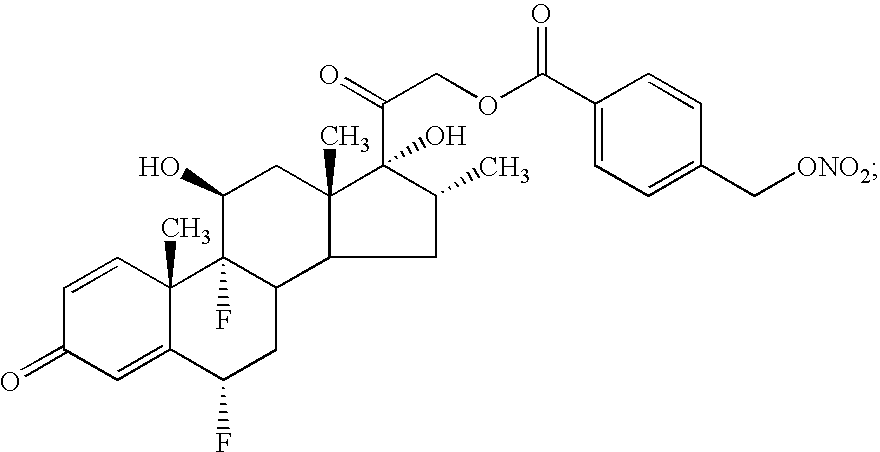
C1=CC2(C)C(=CC1=O)C(F)CC1C3C(C)(CC(O)C21F)C(C(COC(C1=CC=C(C[ONO2])C=C1)=O)=O)(O)C(C)C3
